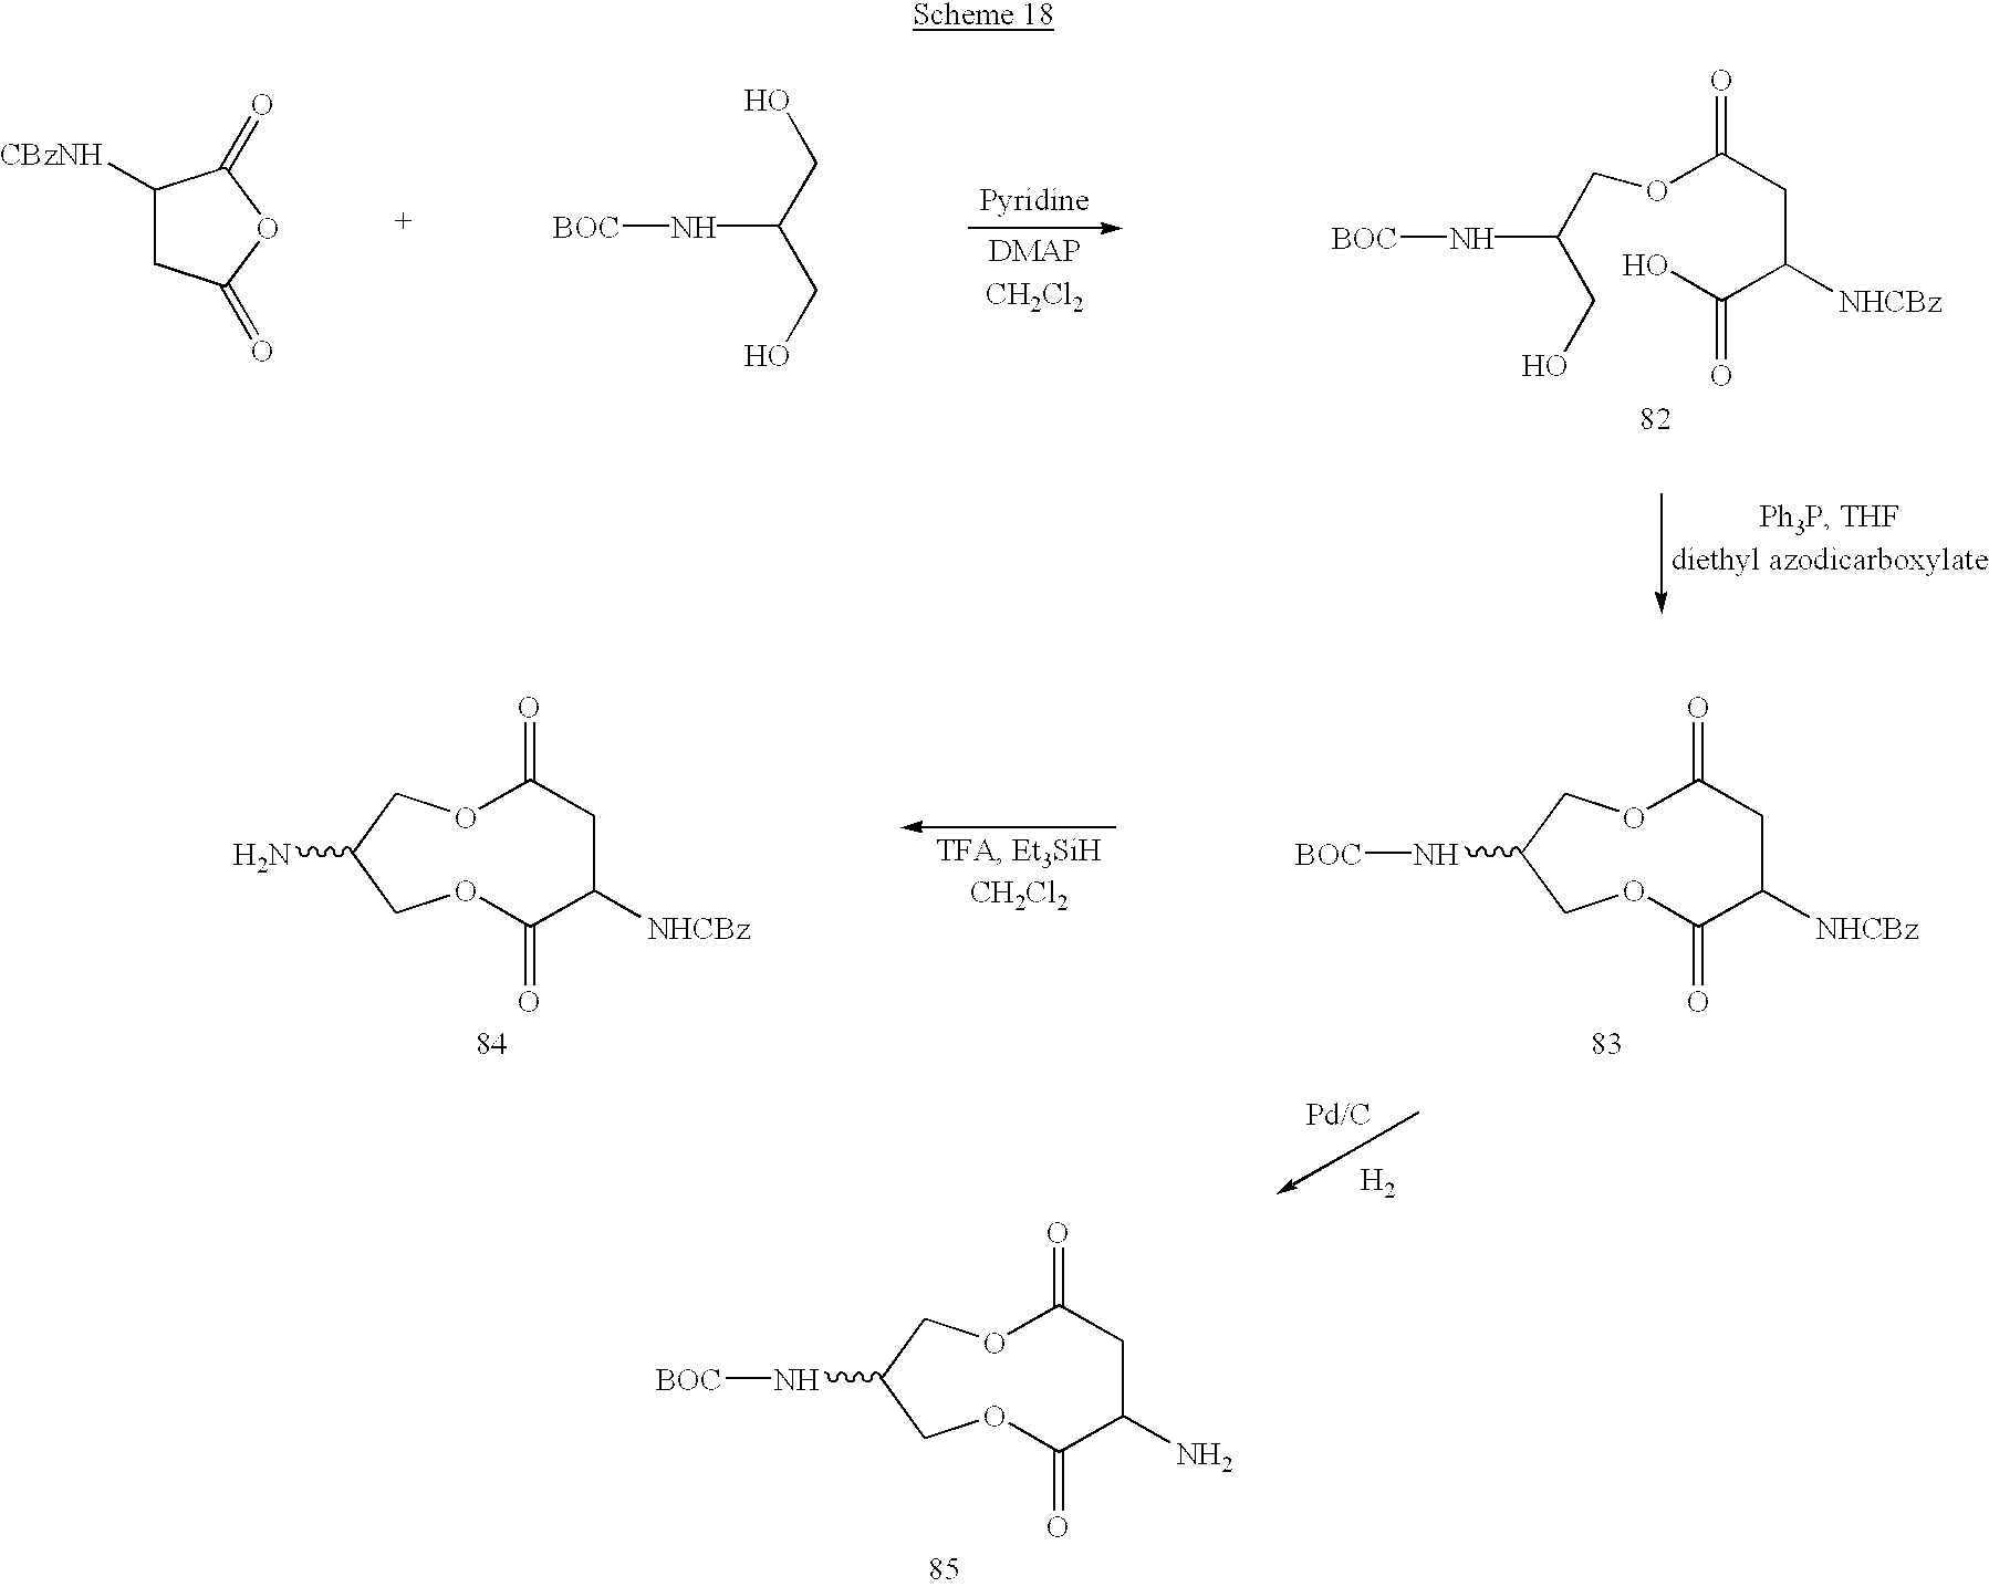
C1([CBzNH])CC(=O)OC1=O.OCC(CO)N[BOC].O(C(CC(C(O)=O)[NHCBz])=O)CC(CO)N[BOC].O1C(=O)CC([NHCBz])C(=O)OCC(N[BOC])C1.O1C(=O)CC([NHCBz])C(=O)OCC(N)C1.[H2].O1C(=O)CC(N)C(=O)OCC(N[BOC])C1
